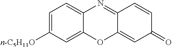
C1=C([n-C5H11O])C=C2C(=C1)N=C1C(=CC(=O)C=C1)O2
